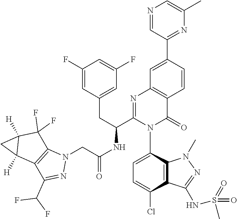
N1(C)N=C(NS(=O)(=O)C)C2=C1C(N1C(C(CC3=CC(F)=CC(F)=C3)NC(CN3N=C(C(F)F)C4=C3C(F)(F)C3([H])C4([H])C3)=O)=NC3=C(C=CC(C4=NC(C)=CN=C4)=C3)C1=O)=CC=C2Cl
